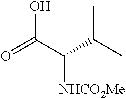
OC(=O)C([NHCO2Me])C(C)C
